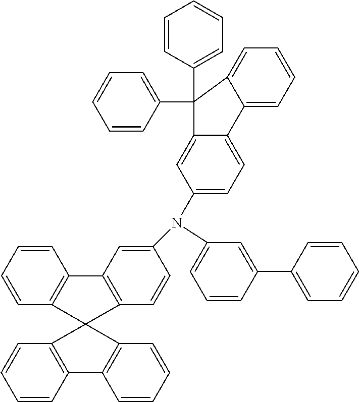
C1=CC=C(N(C2=CC=C3C(=C2)C(C2=CC=CC=C2)(C2=CC=CC=C2)C2=CC=CC=C32)C2=CC3=C(C=C2)C2(C4=C3C=CC=C4)C3=C(C=CC=C3)C3=C2C=CC=C3)C=C1C1=CC=CC=C1
